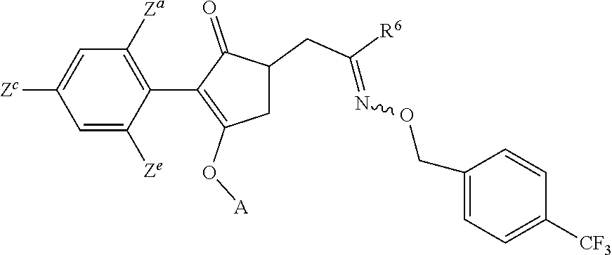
C1=C([Ze])C(C2=C(O[A])CC(CC([R6])=NOCC3=CC=C([CF3])C=C3)C2=O)=C([Za])C=C1[Zc]
